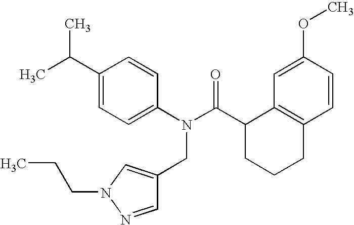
C1(C(C)C)=CC=C(N(C(C2CCCC3=C2C=C(OC)C=C3)=O)CC2=CN(CCC)N=C2)C=C1
